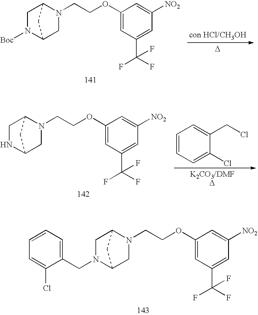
C1C2N([Boc])CC(N1CCOC1=CC(C(F)(F)F)=CC([NO2])=C1)C2.[D].C1C2NCC(N1CCOC1=CC(C(F)(F)F)=CC([NO2])=C1)C2.C1=CC=C(Cl)C(CCl)=C1.C1=CC=C(Cl)C(CN2C3CN(CCOC4=CC(C(F)(F)F)=CC([NO2])=C4)C(C2)C3)=C1
